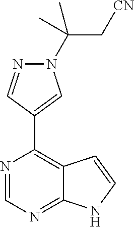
N1=CN=C2C(=C1C1=CN(C(C)(C[CN])C)N=C1)C=CN2
